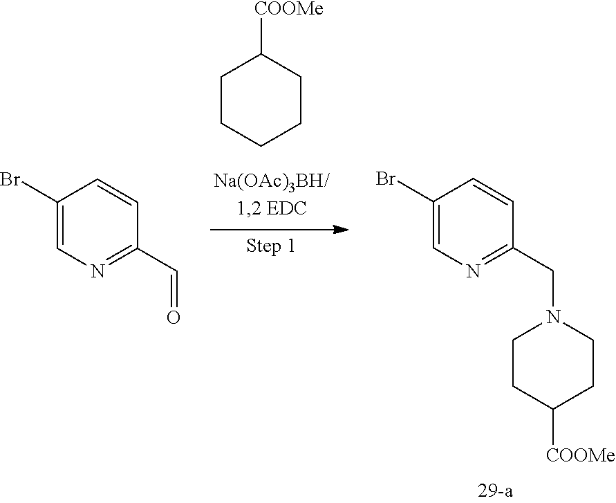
C1(Br)=CN=C(C=O)C=C1.N1=C(CN2CCC([COOMe])CC2)C=CC(Br)=C1.C1CCCCC1[COOMe]
